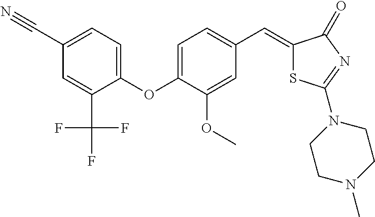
C1(OC2=CC=C(C=C3SC(N4CCN(C)CC4)=NC3=O)C=C2OC)=CC=C(C#N)C=C1C(F)(F)F
